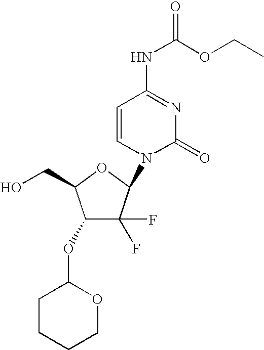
C1(OC2CCCCO2)C(F)(F)C(N2C(=O)N=C(NC(=O)OCC)C=C2)OC1CO
